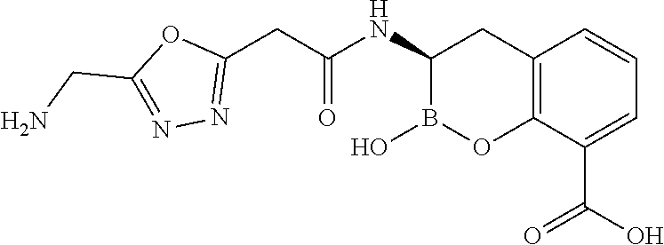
C12=C(C(C(O)=O)=CC=C1)OB(O)C(NC(CC1=NN=C(CN)O1)=O)C2
